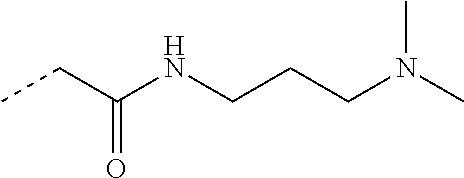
CCC(NCCCN(C)C)=O
